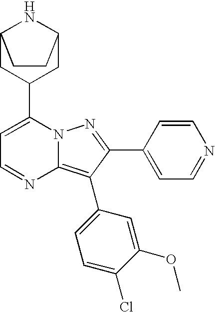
C12CC(C3=CC=NC4=C(C5=CC=C(Cl)C(OC)=C5)C(C5=CC=NC=C5)=NN34)CC(N1)CC2
